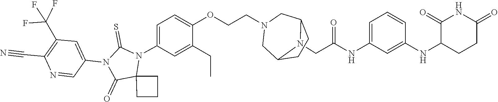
C12(N(C3=CC=C(OCCN4CC5CCC(C4)N5CC(NC4=CC=CC(NC5C(=O)NC(=O)CC5)=C4)=O)C(CC)=C3)C(=S)N(C3=CC(C(F)(F)F)=C(C#N)N=C3)C1=O)CCC2
